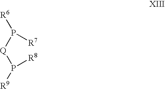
[R6]P([Q]P([R9])[R8])[R7]
